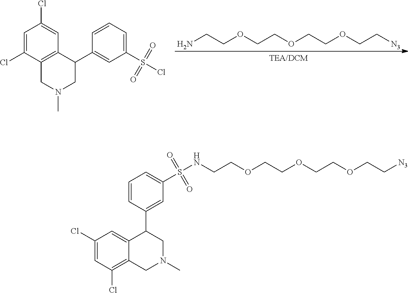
N(CCOCCOCCOCC[N3])S(C1=CC=CC(C2CN(C)CC3=C(Cl)C=C(Cl)C=C23)=C1)(=O)=O.NCCOCCOCCOCC[N3].C1=C(Cl)C2=C(C=C1Cl)C(C1=CC(S(Cl)(=O)=O)=CC=C1)CN(C)C2
